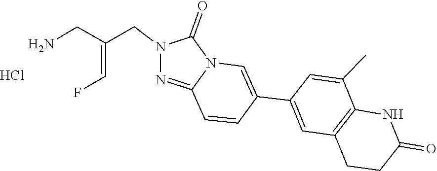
C12=NN(CC(=CF)CN)C(=O)N1C=C(C1=CC3=C(C(C)=C1)NC(=O)CC3)C=C2.Cl
